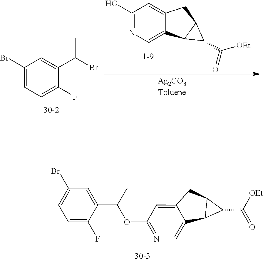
C1(O)=NC=C2C(=C1)CC1C2C1C([OEt])=O.C1=C(C(Br)C)C(F)=CC=C1Br.C1(OC(C2=CC(Br)=CC=C2F)C)=NC=C2C(=C1)CC1C2C1C([OEt])=O
